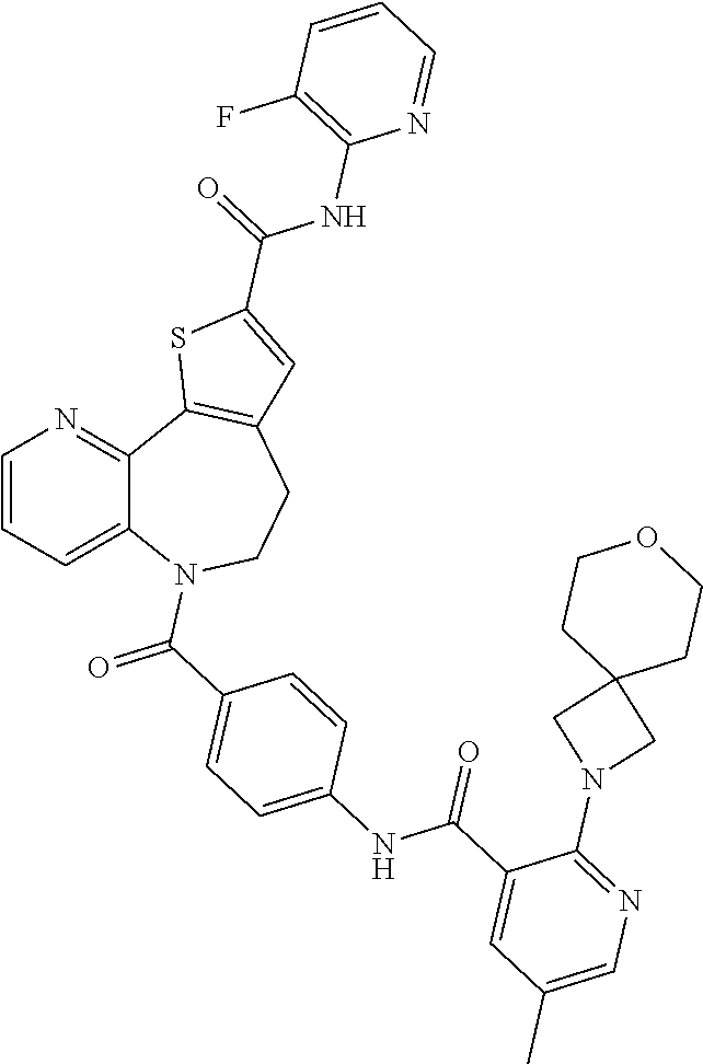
C1=CC=C2C(=N1)C1=C(CCN2C(C2=CC=C(NC(C3=CC(C)=CN=C3N3CC4(C3)CCOCC4)=O)C=C2)=O)C=C(C(NC2=C(F)C=CC=N2)=O)S1
